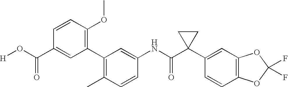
C1=CC(C)=C(C2=C(OC)C=CC(C(O[H])=O)=C2)C=C1NC(C1(C2=CC3=C(C=C2)OC(F)(F)O3)CC1)=O
